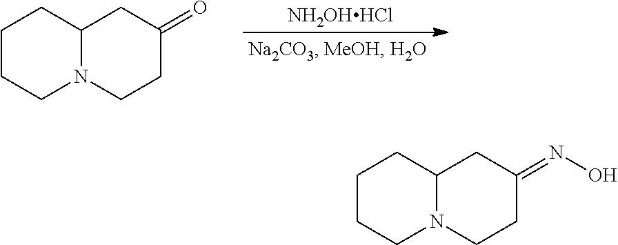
[NH2OHHCl].C1CCN2C(C1)CC(=O)CC2.C1CCN2C(C1)CC(=NO)CC2
